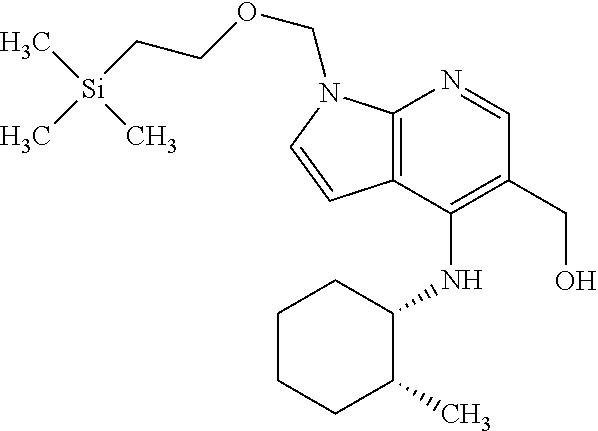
[Si](CCOCN1C2=C(C=C1)C(NC1CCCCC1C)=C(CO)C=N2)(C)(C)C
